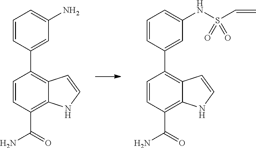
C1=CC(C(N)=O)=C2C(=C1C1=CC(N)=CC=C1)C=CN2.C1=CC(C(N)=O)=C2C(=C1C1=CC(NS(C=C)(=O)=O)=CC=C1)C=CN2
